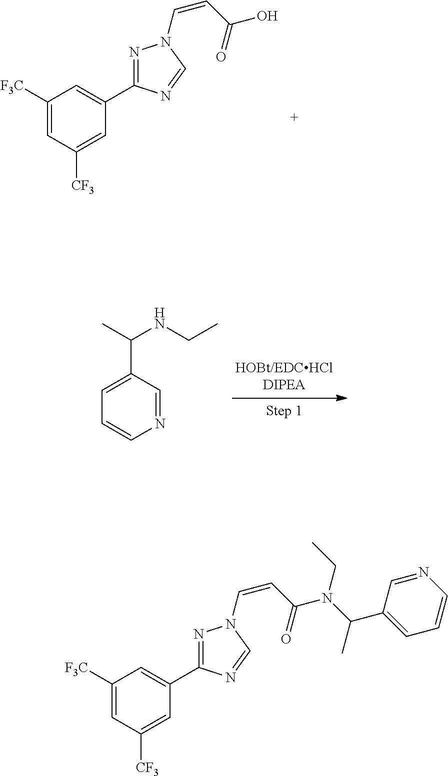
C1([F3C])=CC([CF3])=CC(C2=NN(C=CC(O)=O)C=N2)=C1.C1(C(C)NCC)=CC=CN=C1.C1([F3C])=CC([CF3])=CC(C2=NN(C=CC(N(C(C3=CC=CN=C3)C)CC)=O)C=N2)=C1
